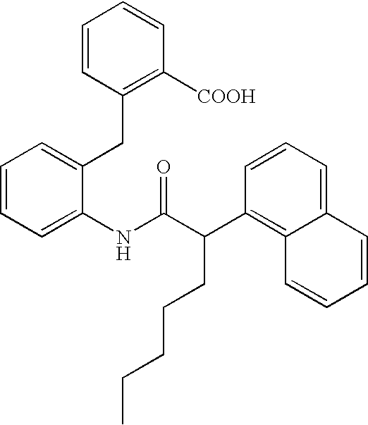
C1=CC=C(NC(C(C2=C3C(=CC=C2)C=CC=C3)CCCCC)=O)C(CC2=C([COOH])C=CC=C2)=C1
